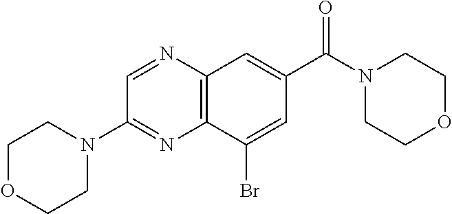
C1=NC2=C(N=C1N1CCOCC1)C(Br)=CC(C(N1CCOCC1)=O)=C2
